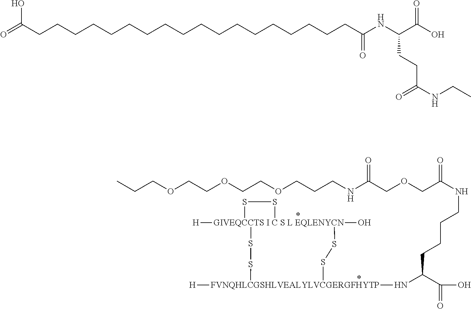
CCNC(=O)CCC(NC(=O)CCCCCCCCCCCCCCCCCCC(=O)O)C(=O)O.C(COCC(NCCCOCCOCCOCCC)=O)(=O)NCCCCC(C(O)=O)N[FVNQHLCGSHLVEALYLVCGERGFHYTP]1([H])SS[GIVEQCCTS I C S L EQLENYCN]2([H])(O)(SS1)SS2
